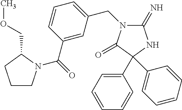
C1(C2(C3=CC=CC=C3)C(=O)N(CC3=CC=CC(C(=O)N4CCCC4COC)=C3)C(=N)N2)=CC=CC=C1
